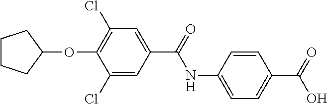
C1=C(NC(=O)C2=CC(Cl)=C(OC3CCCC3)C(Cl)=C2)C=CC(C(=O)O)=C1
